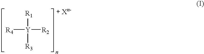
[R4][Y]([R2])([R1])[R3]
